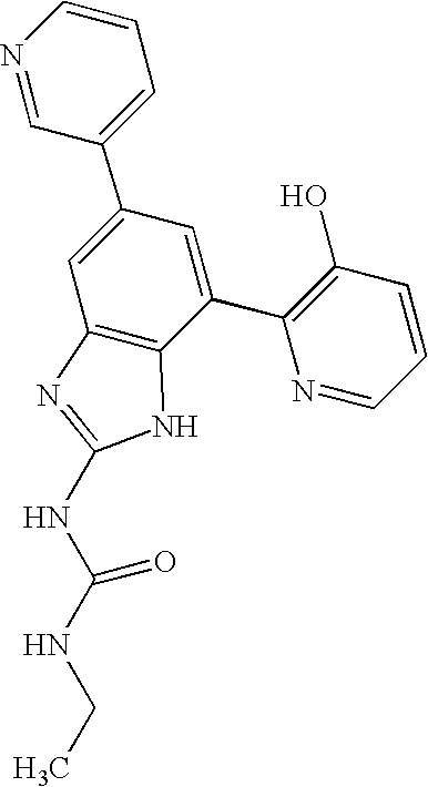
N1=CC(C2=CC3=C(C(C4=C(O)C=CC=N4)=C2)NC(NC(NCC)=O)=N3)=CC=C1
